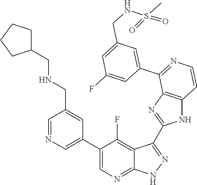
C1=NC=C(C2=CN=C3C(=C2F)C(C2=NC4=C(N2)C=CN=C4C2=CC(CNS(C)(=O)=O)=CC(F)=C2)=N[N H]3)C=C1CNCC1CCCC1
